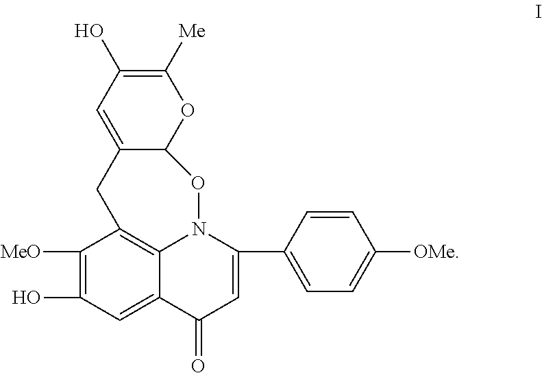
C1([Me])=C(O)C=C2C(O1)ON1C3=C(C([MeO])=C(O)C=C3C(=O)C=C1C1=CC=C([OMe])C=C1)C2
